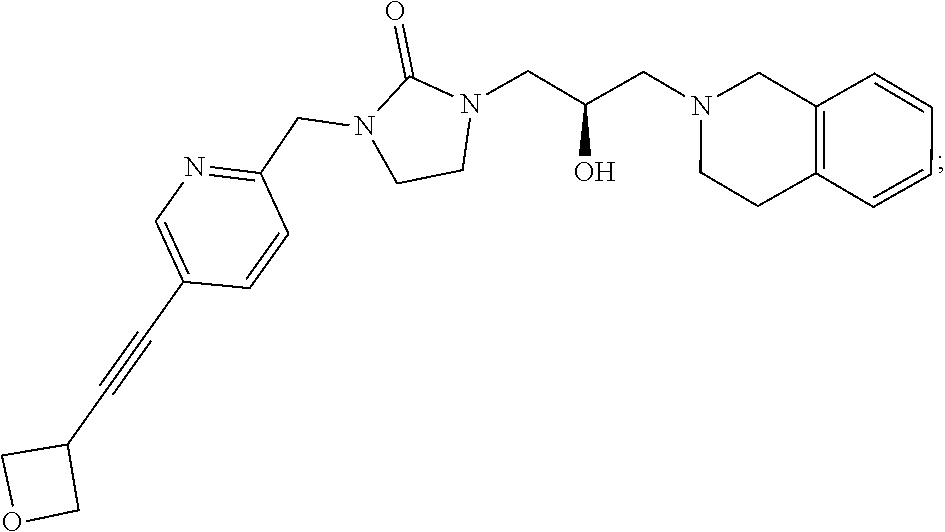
C12=C(C=CC=C1)CCN(CC(CN1C(=O)N(CC3=NC=C(C#CC4COC4)C=C3)CC1)O)C2
